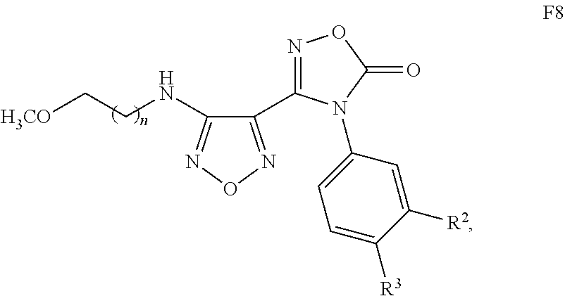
C1(C2=NOC(=O)N2C2=CC=C([R3])C([R2])=C2)=NON=C1NCC[H3CO]
